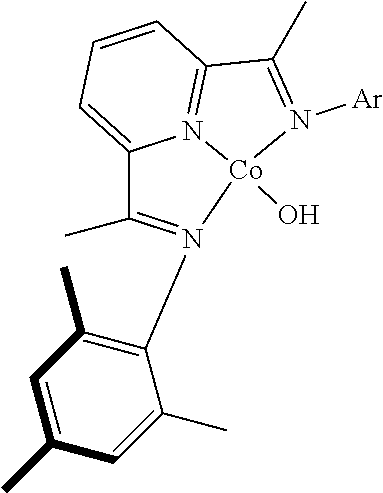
C1(C)=CC(C)=C(N2=C(C)C3=CC=CC4=N3[Co]2(O)N([Ar])=C4C)C(C)=C1
